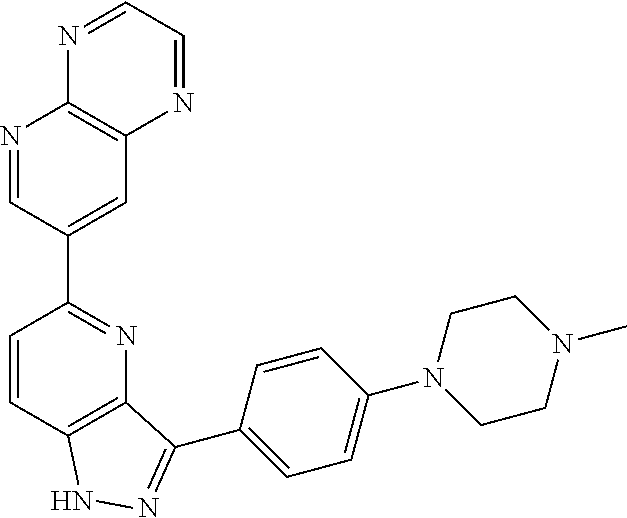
C1=CC2=C(N=C1C1=CC3=C(N=C1)N=CC=N3)C(C1=CC=C(N3CCN(C)CC3)C=C1)=NN2
